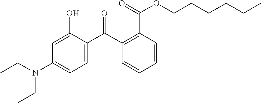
C1=C(C(C2=C(C(OCCCCCC)=O)C=CC=C2)=O)C(O)=CC(N(CC)CC)=C1
